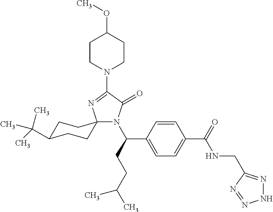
C1C(C(C)(C)C)CCC2(C1)N(C(CCC(C)C)C1=CC=C(C(=O)NCC3=NNN=N3)C=C1)C(=O)C(N1CCC(OC)CC1)=N2
